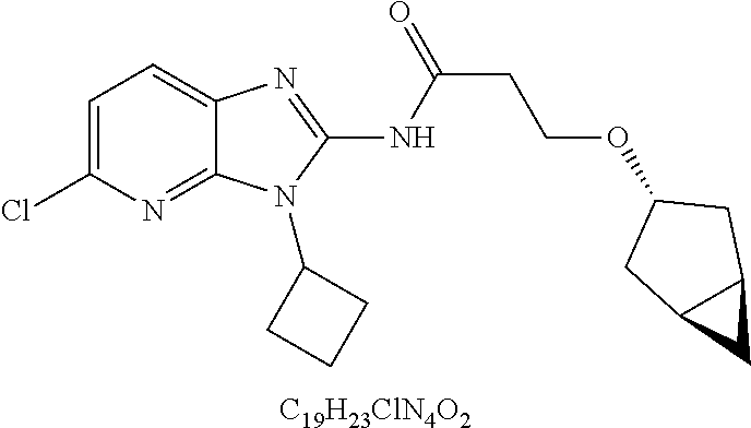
C1=C(Cl)N=C2C(=C1)N=C(NC(CCOC1CC3C(C1)C3)=O)N2C1CCC1.[C19H23ClN4O2]
